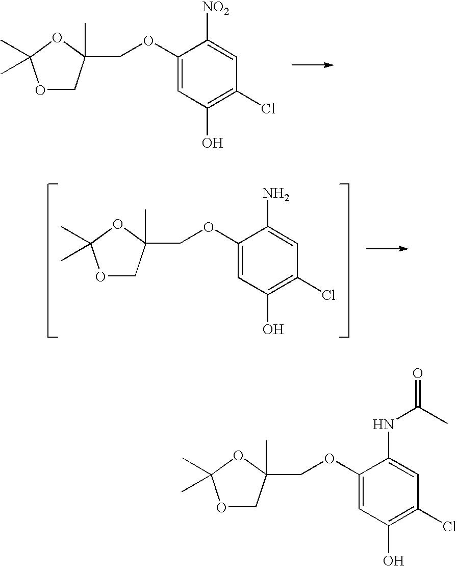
C1(OCC2(C)COC(C)(C)O2)=CC(O)=C(Cl)C=C1[NO2].C1(OCC2(C)COC(C)(C)O2)=CC(O)=C(Cl)C=C1N.C1(OCC2(C)COC(C)(C)O2)=CC(O)=C(Cl)C=C1NC(=O)C
